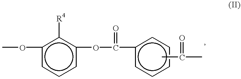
COc1cccc(OC(c2ccccc2)=O)c1[R4].CC(C)=O
